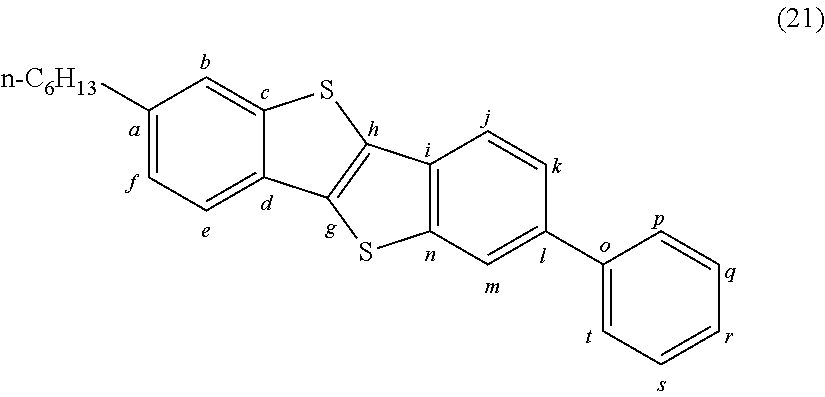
C1([n-C6H13])=CC=C2C(=C1)SC1=C2SC2=C1C=CC(C1=CC=CC=C1)=C2
